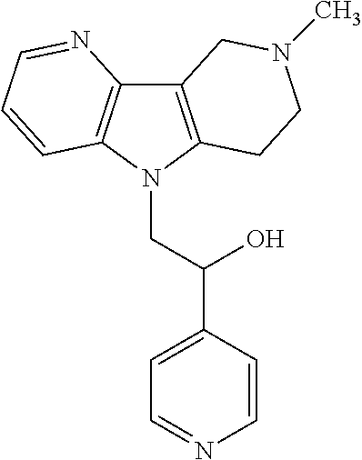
C12=C(N(CC(C3=CC=NC=C3)O)C3=C1N=CC=C3)CCN(C)C2
